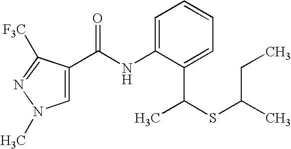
C1=C(C(NC2=CC=CC=C2C(SC(C)CC)C)=O)C([F3C])=NN1C
